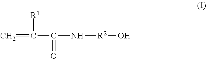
C=C(C(N[R2]O)=O)[R1]
